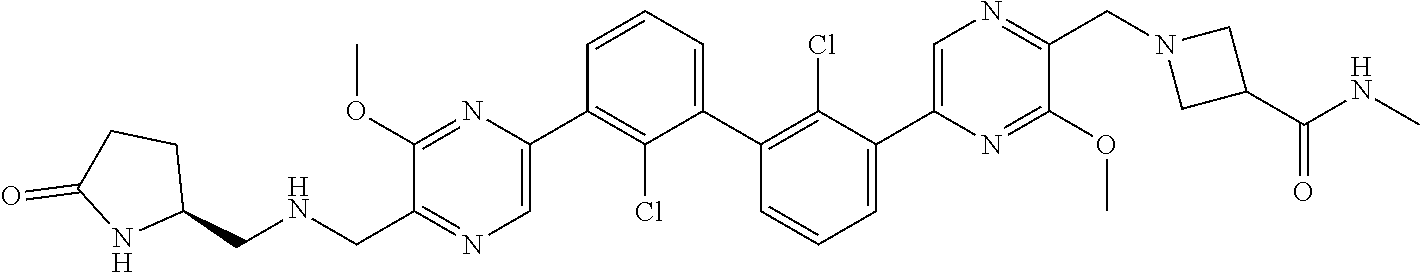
C1(OC)=NC(C2=C(Cl)C(C3=C(Cl)C(C4=CN=C(CN5CC(C(NC)=O)C5)C(OC)=N4)=CC=C3)=CC=C2)=CN=C1C[HN]CC1CCC(=O)N1
